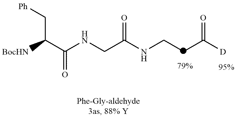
[BocHN]C(C(NCC(NCCC([D])=O)=O)=O)C[Ph]
